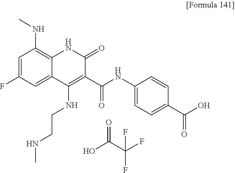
C1=C(F)C=C2C(=C1NC)NC(=O)C(C(NC1=CC=C(C(=O)O)C=C1)=O)=C2NCCNC.O=C(C(F)(F)F)O
